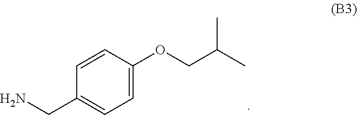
C1(CN)=CC=C(OCC(C)C)C=C1
